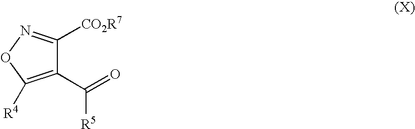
C1([CO2R7])=NOC([R4])=C1C(=O)[R5]
